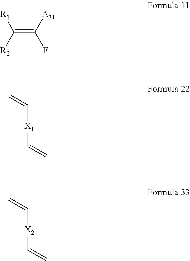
C(=C([A31])F)([R2])[R1].C=C[X1]C=C.C=C[X2]C=C
